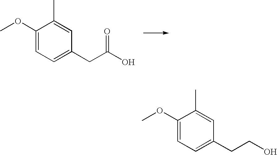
C1(OC)=CC=C(CC(O)=O)C=C1C.C1(OC)=CC=C(CCO)C=C1C
